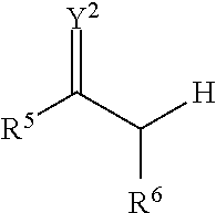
[R5]C(C([H])[R6])=[Y2]
